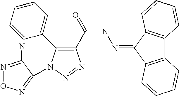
C12=C(C(=NNC(C3=C(C4=CC=CC=C4)N(C4=NON=C4N)N=N3)=O)C3=C1C=CC=C3)C=CC=C2
